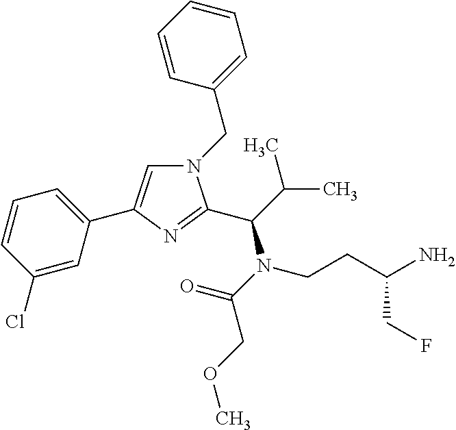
N1(CC2=CC=CC=C2)C=C(C2=CC=CC(Cl)=C2)N=C1C(C(C)C)N(CCC(N)CF)C(=O)COC
